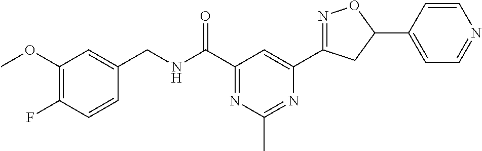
C1(OC)=C(F)C=CC(CNC(C2=NC(C)=NC(C3=NOC(C4=CC=NC=C4)C3)=C2)=O)=C1
